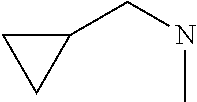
C1(CNC)CC1
